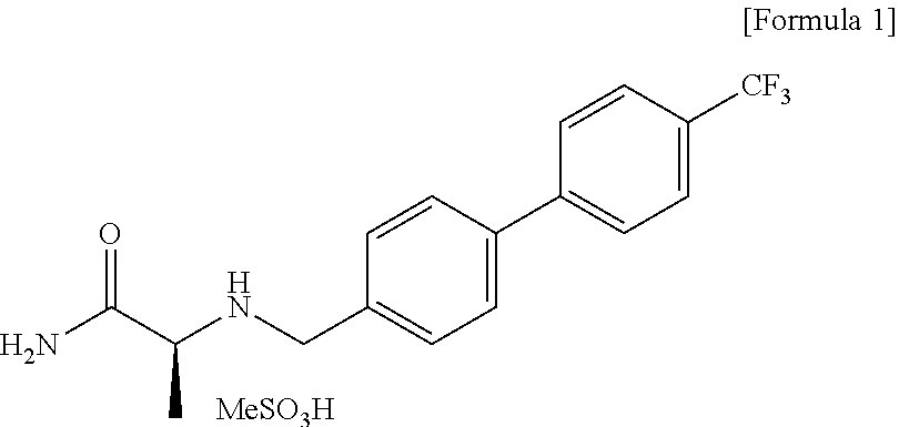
NC(C(NCC1=CC=C(C2=CC=C([CF3])C=C2)C=C1)C)=O.[MeSO3H]
